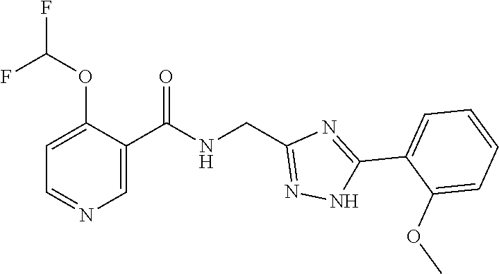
C1=C(C(NCC2=NNC(C3=CC=CC=C3OC)=N2)=O)C(OC(F)F)=CC=N1
